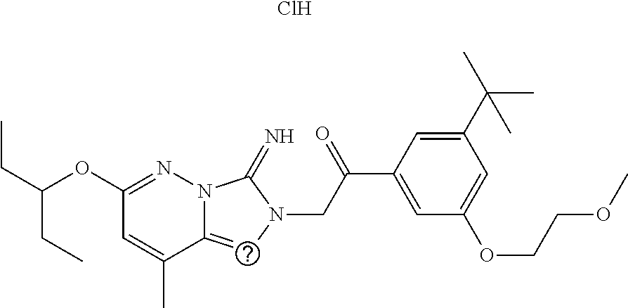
C12=CN(CC(C3=CC(OCCOC)=CC(C(C)(C)C)=C3)=O)C(=N)N1N=C(OC(CC)CC)C=C2C.Cl
